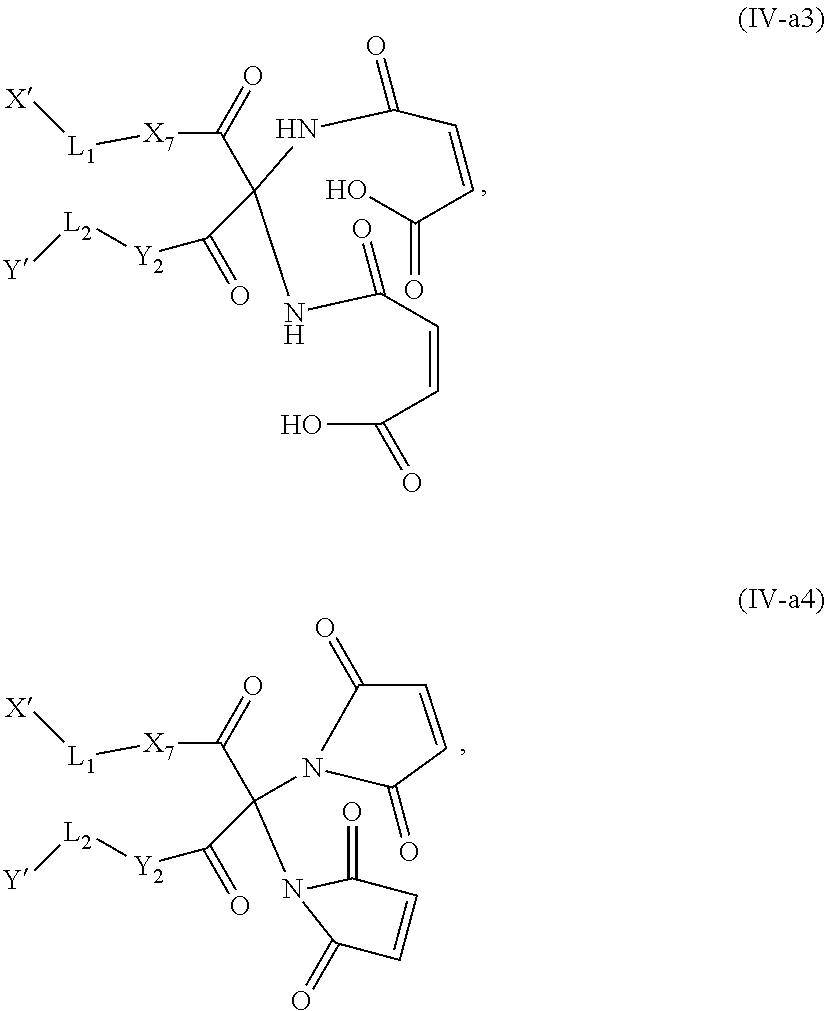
[X7]([L1][X])C(C(NC(C=CC(O)=O)=O)(C([Y2][L2][Y])=O)NC(C=CC(O)=O)=O)=O.[X7]([L1][X])C(C(C([Y2][L2][Y])=O)(N1C(=O)C=CC1=O)N1C(=O)C=CC1=O)=O
